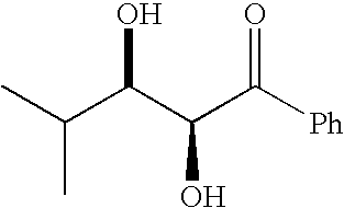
C(C(C(C([Ph])=O)O)O)(C)C
